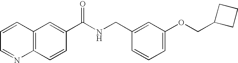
C1=CC=NC2=C1C=C(C(NCC1=CC(OCC3CCC3)=CC=C1)=O)C=C2
